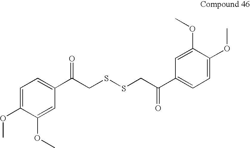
C1=C(OC)C(OC)=CC(C(CSSCC(C2=CC=C(OC)C(OC)=C2)=O)=O)=C1
